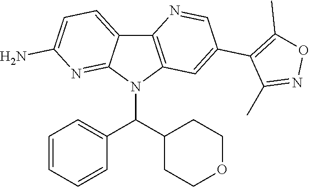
C12=C(N(C(C3CCOCC3)C3=CC=CC=C3)C3=NC(N)=CC=C13)C=C(C1=C(C)ON=C1C)C=N2
